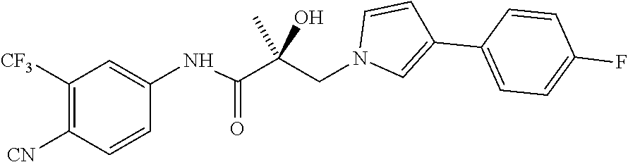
C1([CN])=C([CF3])C=C(NC(C(CN2C=C(C3=CC=C(F)C=C3)C=C2)(C)O)=O)C=C1
